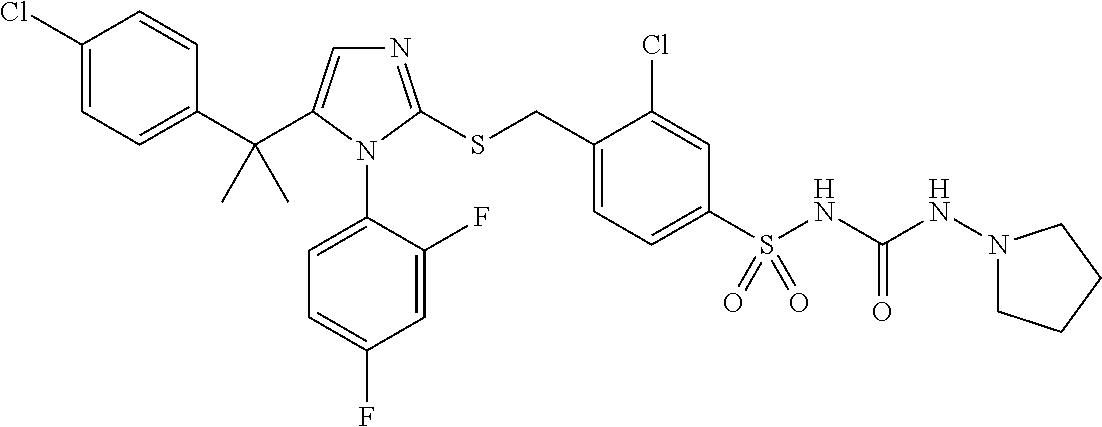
C1(Cl)=CC=C(C(C)(C)C2=CN=C(SCC3=CC=C(S(=O)(NC(NN4CCCC4)=O)=O)C=C3Cl)N2C2=CC=C(F)C=C2F)C=C1
